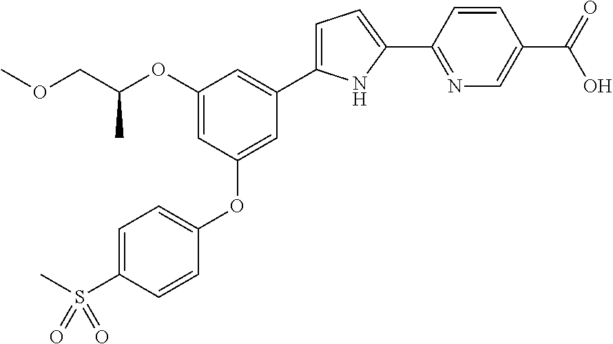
C1(OC(COC)C)=CC(OC2=CC=C(S(C)(=O)=O)C=C2)=CC(C2=CC=C(C3=NC=C(C(=O)O)C=C3)N2)=C1
